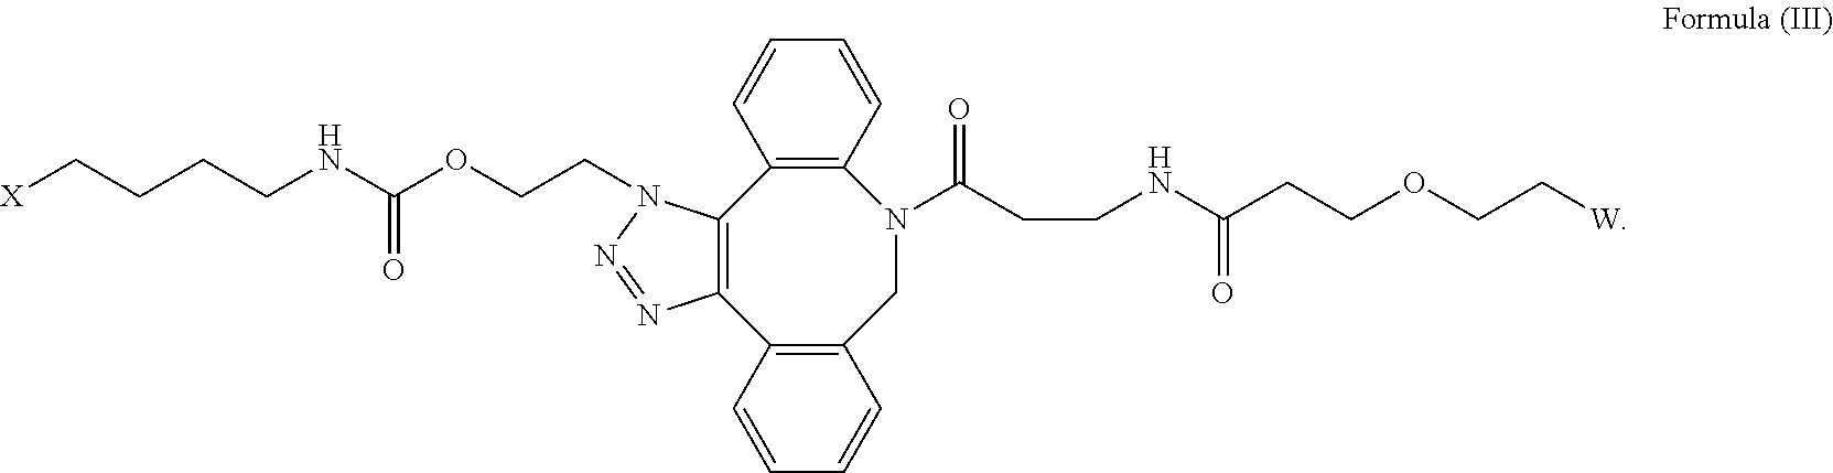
[X]CCCCNC(OCCN1C2=C(N=N1)C1=C(CN(C(CCNC(CCOCC[W])=O)=O)C3=C2C=CC=C3)C=CC=C1)=O
